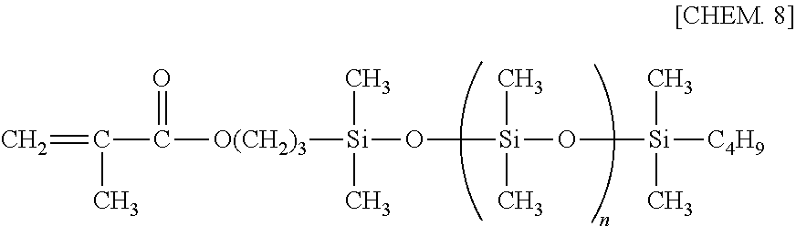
C=C(C)C(=O)[O(CH2)3][Si](C)(C)O[Si](C)(C)O[Si](C)(C)[C4H9]
